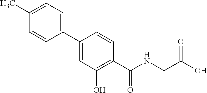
C1(C)=CC=C(C2=CC(O)=C(C(=O)NCC(O)=O)C=C2)C=C1
